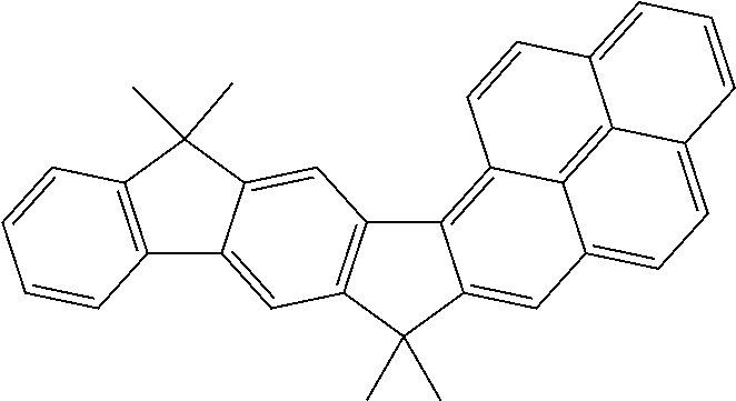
C12=C(C(C)(C)C3=CC4=CC=C5C6=C4C(=C13)C=CC6=CC=C5)C=C1C(=C2)C(C)(C)C2=C1C=CC=C2
